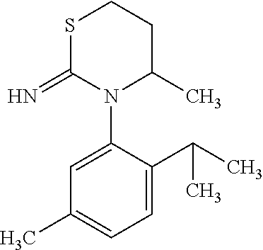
N1(C2=CC(C)=CC=C2C(C)C)C(C)CCSC1=N
